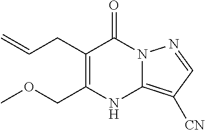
C(CC1=C(COC)NC2=C([CN])C=NN2C1=O)=C
